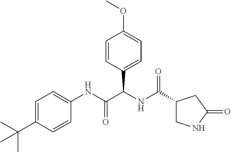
C1=C(C(C)(C)C)C=CC(NC(C(NC(=O)C2CNC(=O)C2)C2=CC=C(OC)C=C2)=O)=C1
